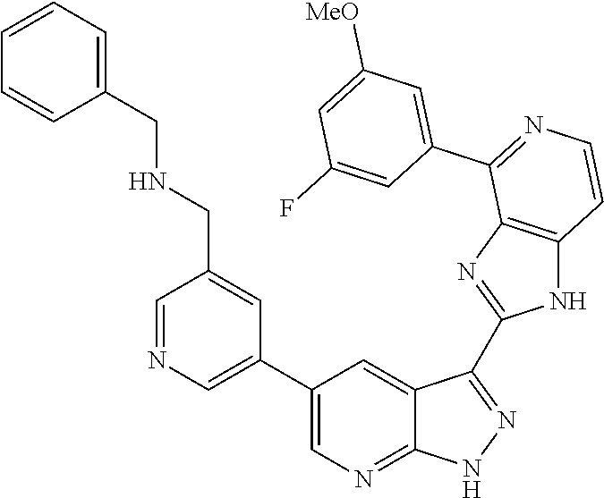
C1=NC=C(C2=CN=C3C(=C2)C(C2=NC4=C(N2)C=CN=C4C2=CC([MeO])=CC(F)=C2)=NN3)C=C1CNCC1=CC=CC=C1
